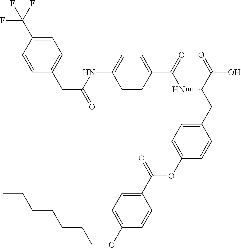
C1=CC(C(=O)NC(CC2=CC=C(OC(C3=CC=C(OCCCCCCC)C=C3)=O)C=C2)C(=O)O)=CC=C1NC(CC1=CC=C(C(F)(F)F)C=C1)=O
